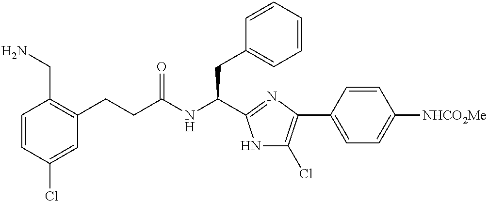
C1=CC(Cl)=CC(CCC(NC(CC2=CC=CC=C2)C2=NC(C3=CC=C([NHCO2Me])C=C3)=C(Cl)N2)=O)=C1CN
